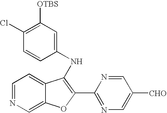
C1=NC=C2C(=C1)C(NC1=CC([OTBS])=C(Cl)C=C1)=C(C1=NC=C([CHO])C=N1)O2
